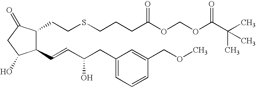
C1(C=CC(CC2=CC=CC(COC)=C2)O)C(CCSCCCC(OCOC(C(C)(C)C)=O)=O)C(=O)CC1O
